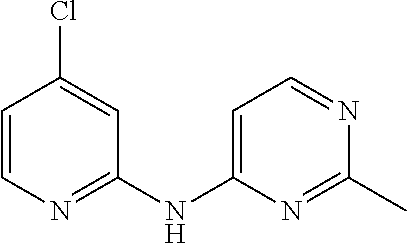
C1=CN=C(NC2=CC=NC(C)=N2)C=C1Cl
